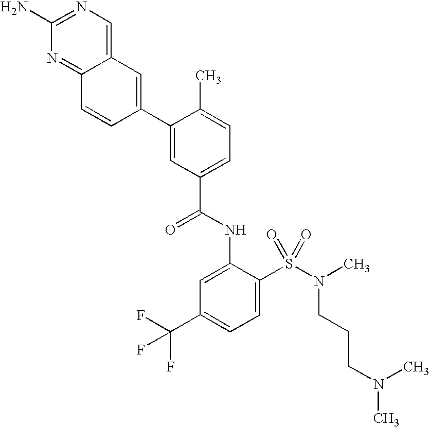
C12=NC(N)=NC=C1C=C(C1=CC(C(NC3=CC(C(F)(F)F)=CC=C3S(N(CCCN(C)C)C)(=O)=O)=O)=CC=C1C)C=C2
